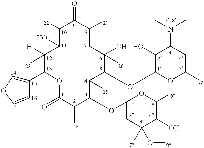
C1(O)C([22])C(=O)C([21])CC([20])(O)C(OC2C(O)C(N(C)C)CC([6])O2)C([19])C(OC2CC(O[8])([7])C(O)C([6])O2)C([18])C(=O)OC(C2=COC=C2)C1([H])[23]
